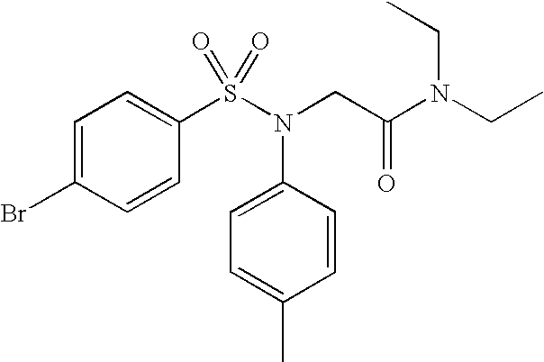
C1=C(Br)C=CC(S(N(CC(N(CC)CC)=O)C2=CC=C(C)C=C2)(=O)=O)=C1
